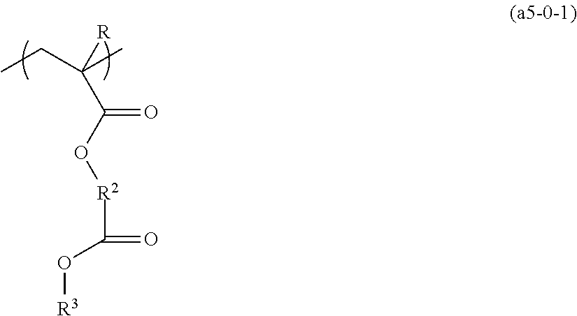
CCC(C)(C(O[R2]C(O[R3])=O)=O)[R]
